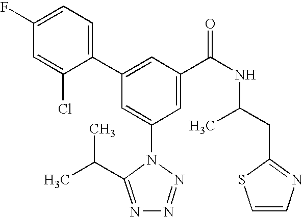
C1(C2=CC(C(NC(CC3=NC=CS3)C)=O)=CC(N3C(C(C)C)=NN=N3)=C2)=CC=C(F)C=C1Cl
